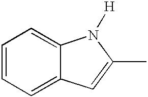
C1=CC=C2C(=C1)N([H])C(C)=C2
